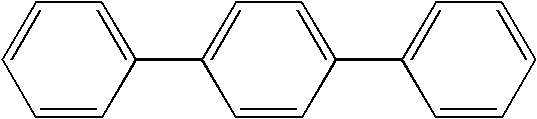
C1=CC=CC(C2=CC=C(C3=CC=CC=C3)C=C2)=C1
